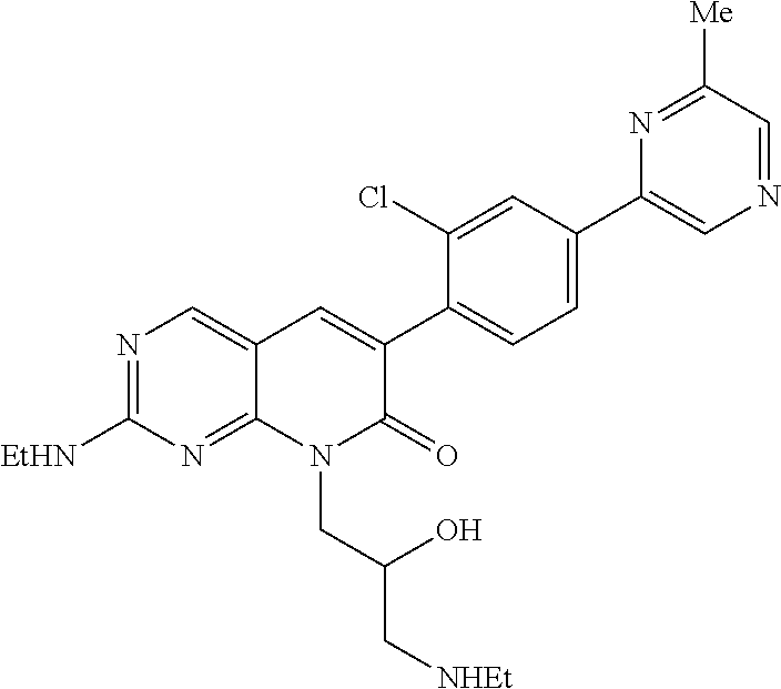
N1=C([EtHN])N=C2C(=C1)C=C(C1=CC=C(C3=CN=CC([Me])=N3)C=C1Cl)C(=O)N2CC(C[NHEt])O
